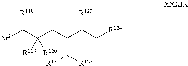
[Ar2]C(C(CC(C(C[R124])[R123])N([R122])[R121])([R119])[R120])[R118]
